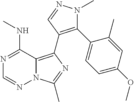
N12C(=C(C3=C(C4=CC=C(OC)C=C4C)N(C)N=C3)N=C1C)C(NC)=NC=N2
